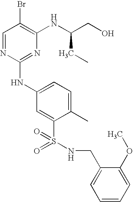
C1=NC(NC2=CC=C(C)C(S(=O)(=O)NCC3=CC=CC=C3OC)=C2)=NC(NC(CO)CC)=C1Br
